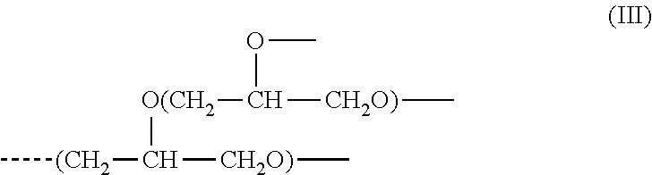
C[(CH2]C([CH2O)]C)[O(CH2]C([CH2O)]C)OC
